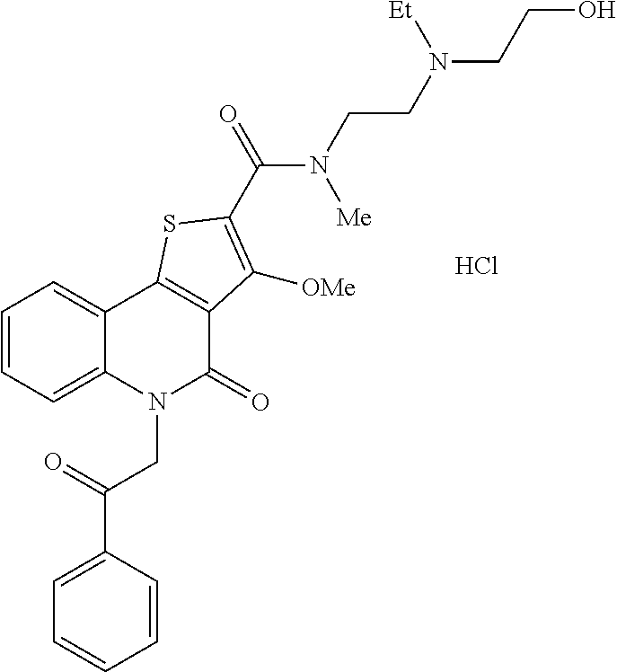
Cl.C1=CC=C2C(=C1)C1=C(C(=O)N2CC(C2=CC=CC=C2)=O)C([OMe])=C(C(=O)N(CCN(CCO)[Et])[Me])S1
